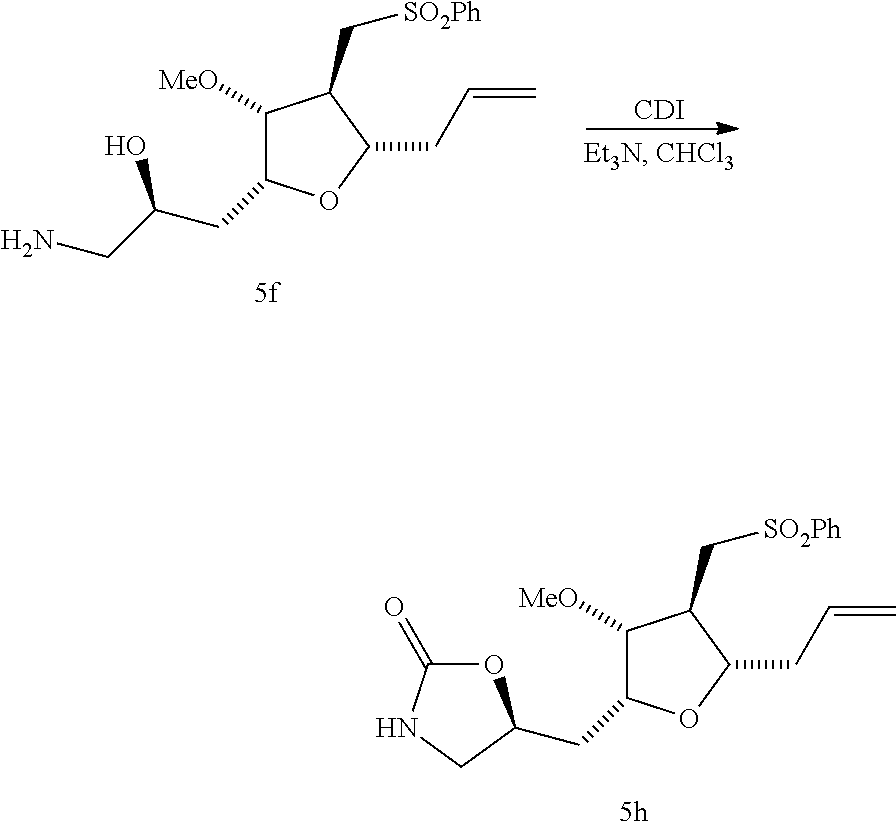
C1([MeO])C(CC(CN)O)OC(CC=C)C1C[SO2Ph].[CDI].C1([MeO])C(CC2OC(=O)NC2)OC(CC=C)C1C[SO2Ph]
